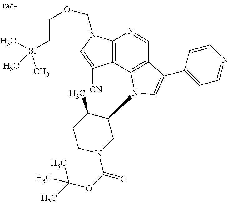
C12=C(C3=C(C=N1)C(C1=CC=NC=C1)=CN3C1C(C)CCN(C(OC(C)(C)C)=O)C1)C([CN])=CN2COCC[Si](C)(C)C
